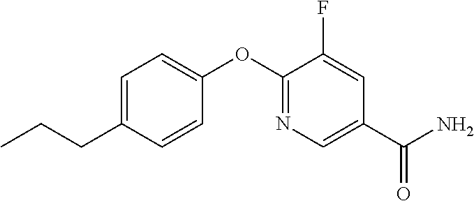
C1=C(CCC)C=CC(OC2=NC=C(C(N)=O)C=C2F)=C1
